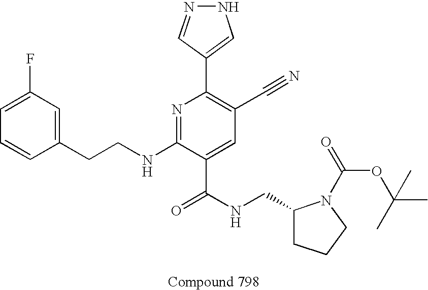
C1=CC(CCNC2=NC(C3=CNN=C3)=C(C#N)C=C2C(NCC2CCCN2C(OC(C)(C)C)=O)=O)=CC(F)=C1
